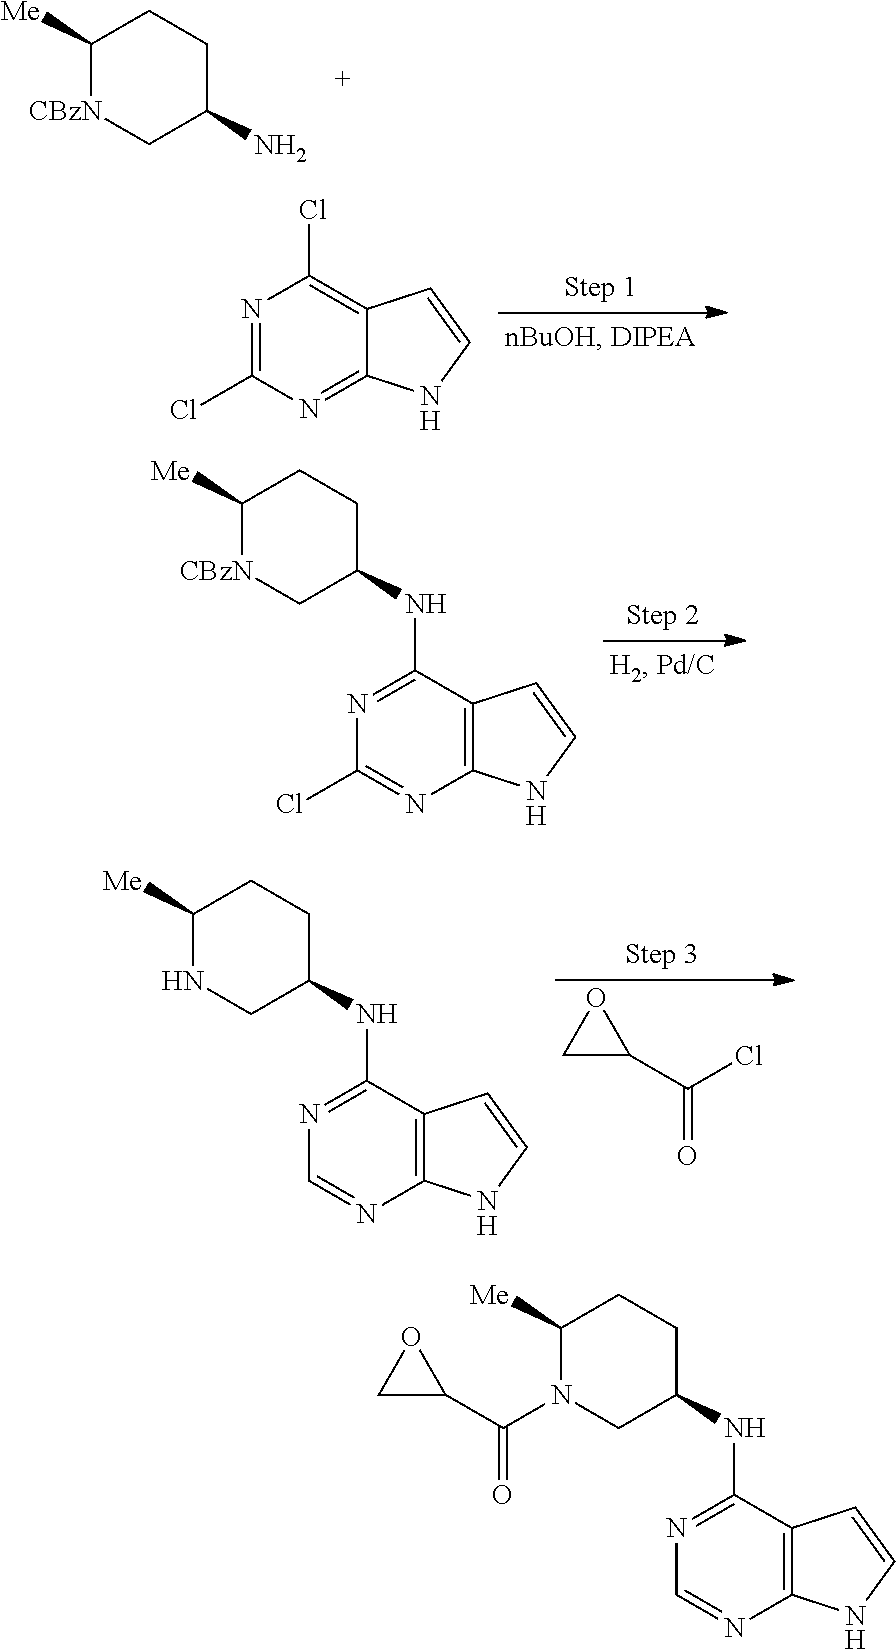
C1([Me])[CBzN]CC(N)CC1.N1=C(Cl)N=C2C(=C1Cl)C=CN2.C1([Me])[CBzN]CC(NC2=NC(Cl)=NC3=C2C=CN3)CC1.C1C(C(Cl)=O)O1.C1([Me])NCC(NC2=NC=NC3=C2C=CN3)CC1.C1([Me])N(C(C2OC2)=O)CC(NC2=NC=NC3=C2C=CN3)CC1
